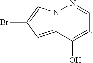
N12C(=CC(Br)=C1)C(O)=CC=N2
